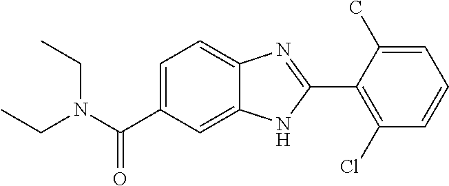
N(C(C1=CC=C2C(=C1)NC(C1=C(Cl)C=CC=C1C)=N2)=O)(CC)CC
